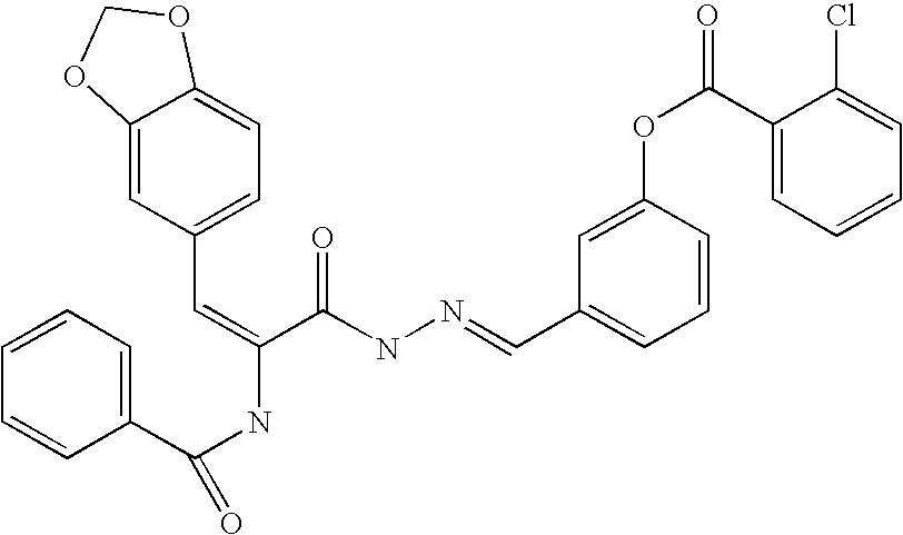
C1(C(NC(C(NN=CC2=CC=CC(OC(=O)C3=CC=CC=C3Cl)=C2)=O)=CC2=CC=C3C(=C2)OCO3)=O)=CC=CC=C1
